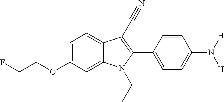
C1=C(OCCF)C=C2C(=C1)C(C#N)=C(C1=CC=C(N([H])[H])C=C1)N2CC
